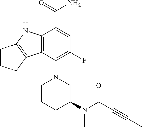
C12=C(C(N3CCCC(N(C(C#CC)=O)C)C3)=C(F)C=C1C(=O)N)C1=C(N2)CCC1
